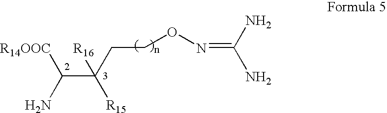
[R14OOC]C(N)C(CCON=C(N)N)([R16])[R15]
